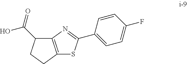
C12=C(N=C(C3=CC=C(F)C=C3)S1)C(C(=O)O)CC2
